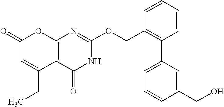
C12=C(C(=O)NC(OCC3=C(C4=CC=CC(CO)=C4)C=CC=C3)=N1)C(CC)=CC(=O)O2
